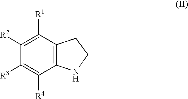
C1([R2])=C([R1])C2=C(C([R4])=C1[R3])NCC2
